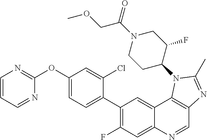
C1=CC=NC(OC2=CC=C(C3=C(F)C=C4C(=C3)C3=C(C=N4)N=C(C)N3C3C(F)CN(C(=O)COC)CC3)C(Cl)=C2)=N1
